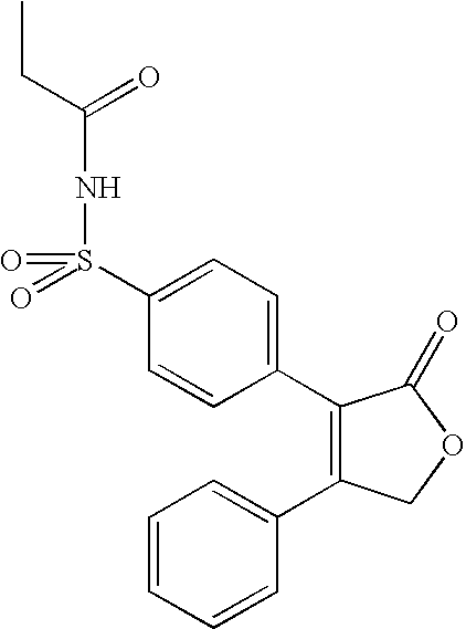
C1(C2=CC=C(S(=O)(=O)NC(CC)=O)C=C2)=C(C2=CC=CC=C2)COC1=O
